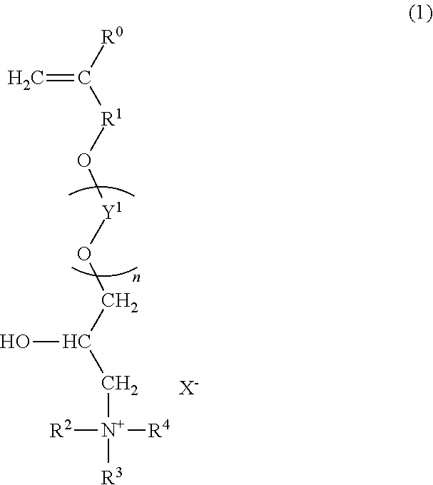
[R0]C([R1]O[Y1]OCC(C[N+]([R2])([R4])[R3])O)=C.[X-]
